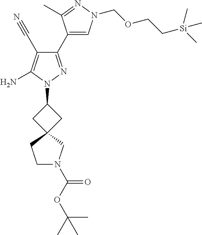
C1(C#N)=C(N)N(C2CC3(C2)CCN(C(=O)OC(C)(C)C)C3)N=C1C1=CN(COCC[Si](C)(C)C)N=C1C
